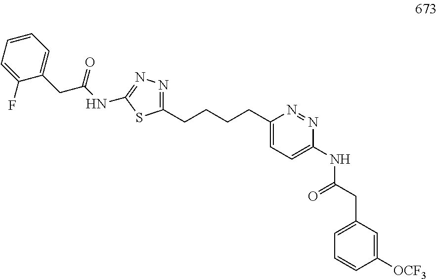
C1(CCCCC2=CC=C(NC(CC3=CC=CC([OCF3])=C3)=O)N=N2)=NN=C(NC(CC2=CC=CC=C2F)=O)S1
